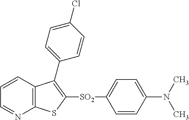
C1=CC2=C(N=C1)SC([SO2]C1=CC=C(N(C)C)C=C1)=C2C1=CC=C(Cl)C=C1
